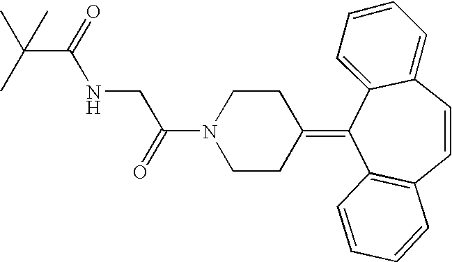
O=C(N1CCC(=C2C3=C(C=CC4=CC=CC=C24)C=CC=C3)CC1)CNC(C(C)(C)C)=O
